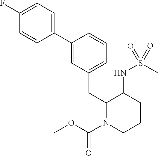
C1(C2=CC(CC3N(C(OC)=O)CCCC3NS(C)(=O)=O)=CC=C2)=CC=C(F)C=C1
